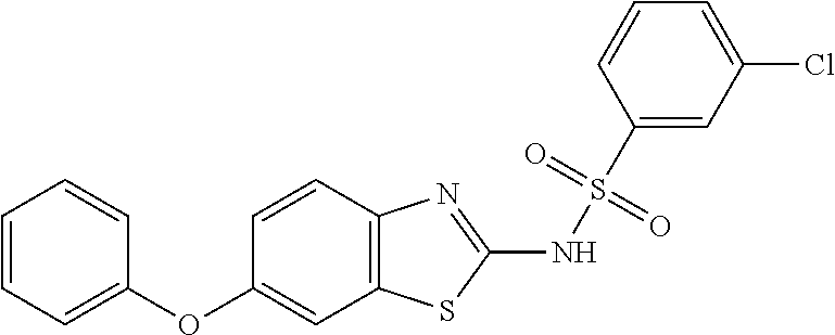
C1=CC=C(OC2=CC3=C(C=C2)N=C(NS(C2=CC(Cl)=CC=C2)(=O)=O)S3)C=C1
